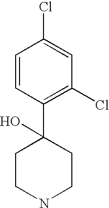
C1=CC(C2(O)CCNCC2)=C(Cl)C=C1Cl
